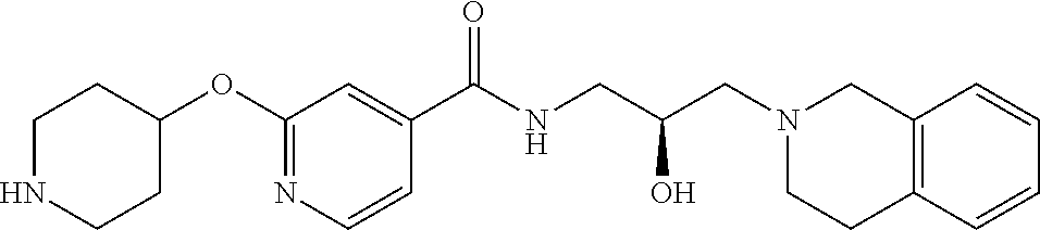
C1(OC2CCNCC2)=NC=CC(C(NCC(CN2CCC3=C(C2)C=CC=C3)O)=O)=C1
